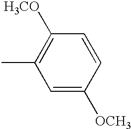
CC1=C([H3CO])C=CC([OCH3])=C1
